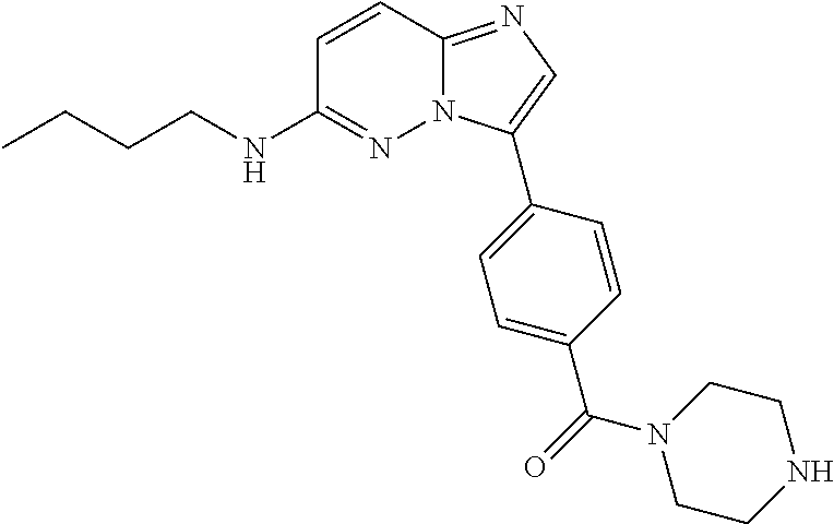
C1=CC2=NC=C(C3=CC=C(C(=O)N4CCNCC4)C=C3)N2N=C1NCCCC
